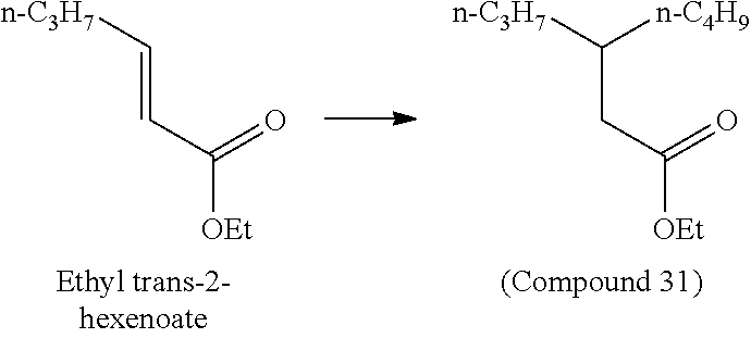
[n-C3H7]C=CC([OEt])=O.[n-C3H7]C(CC([OEt])=O)[n-C4H9]
